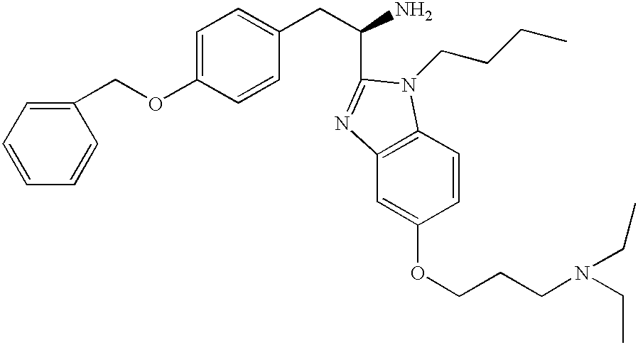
C1=CC(COC2=CC=C(CC(N)C3=NC4=C(C=CC(OCCCN(CC)CC)=C4)N3CCCC)C=C2)=CC=C1
